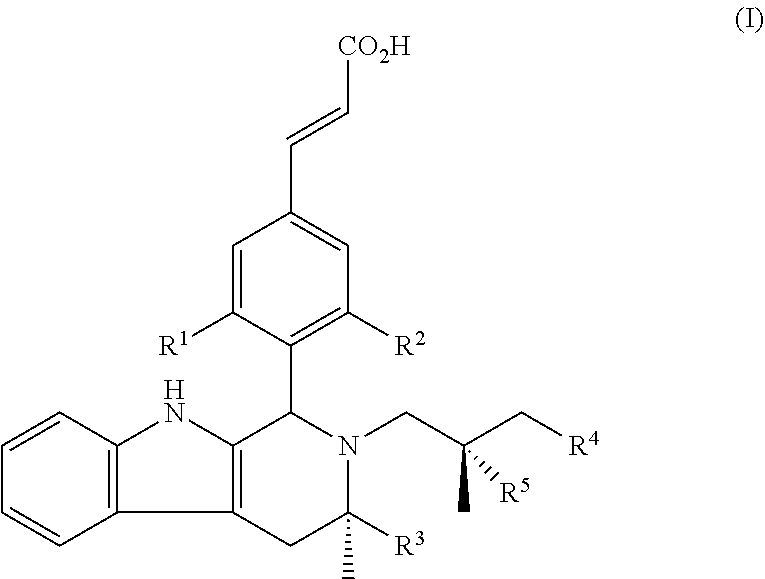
C1=CC2=C(C=C1)NC1=C2CC([R3])(C)N(CC(C[R4])(C)[R5])C1C1=C([R2])C=C(C=C[CO2H])C=C1[R1]
